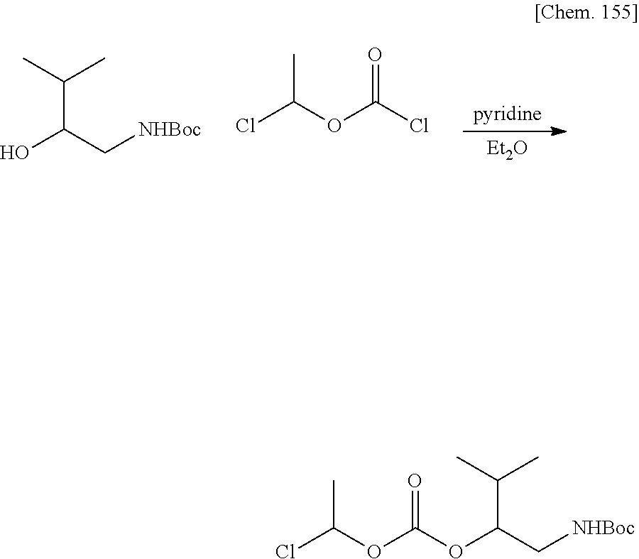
[pyridine].[Et2O].CC(C)C(O)C[NHBoc].ClC(OC(Cl)=O)C.ClC(OC(=O)OC(C(C)C)C[NHBoc])C
